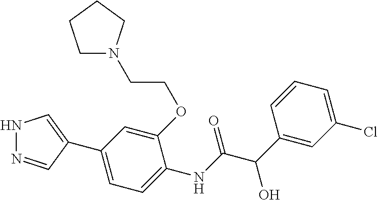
C(COC1=CC(C2=CNN=C2)=CC=C1NC(C(C1=CC(Cl)=CC=C1)O)=O)N1CCCC1
